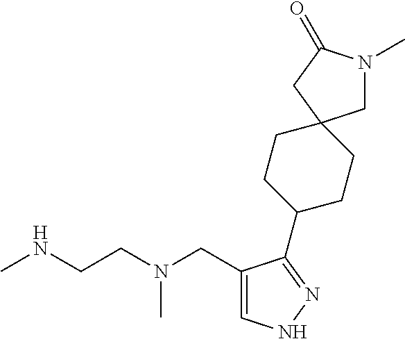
CNCCN(CC1=CNN=C1C1CCC2(CC1)CN(C)C(=O)C2)C
